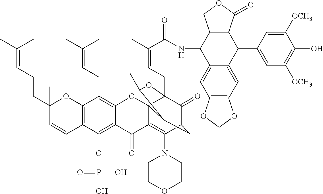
C12=C(OP(O)(=O)O)C3=C(C(CC=C(C)C)=C1OC14C(=C(N5CCOCC5)C5C(=O)C1(CC=C(C)C(=O)NC1C6=CC7=C(C=C6C(C6=CC([OCH3])=C(O)C([OCH3])=C6)C6C1COC6=O)OCO7)OC(C)(C)C4C5)C2=O)OC(C)(CCC=C(C)C)C=C3
